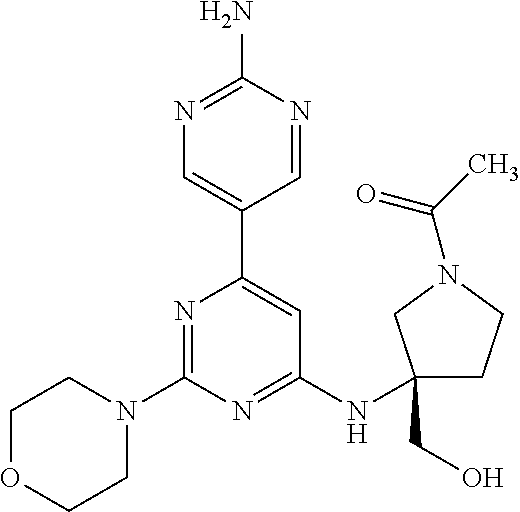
N1=C(N)N=CC(C2=CC(NC3(CO)CCN(C(=O)C)C3)=NC(N3CCOCC3)=N2)=C1
